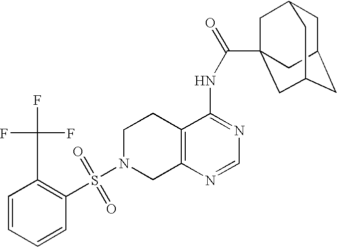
C1N(S(=O)(=O)C2=C(C(F)(F)F)C=CC=C2)CC2=C(C1)C(NC(=O)C13CC4CC(CC(C1)C4)C3)=NC=N2
